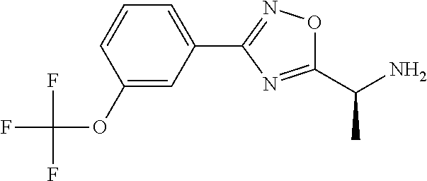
C1=CC(OC(F)(F)F)=CC(C2=NOC(C(N)C)=N2)=C1
